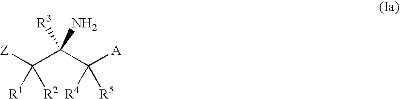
[Z]C(C(C([A])([R4])[R5])(N)[R3])([R1])[R2]
